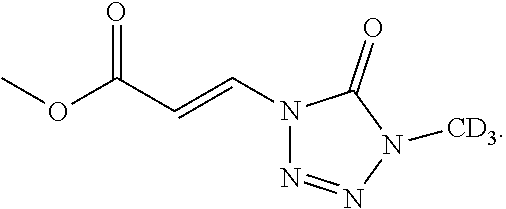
N1(C=CC(OC)=O)N=NN([CD3])C1=O
